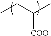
CCC(C)[COO-]
